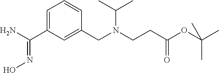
C1=C(C(N)=NO)C=C(CN(C(C)C)CCC(OC(C)(C)C)=O)C=C1
